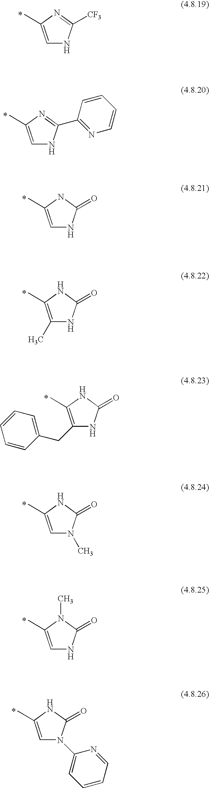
C1=C(C)N=C([CF3])N1.C1=C(C)N=C(C2=NC=CC=C2)N1.C1=C(C)NC(=O)N1.C1(C)=C(C)NC(=O)N1.C1(CC2=CC=CC=C2)=C(C)NC(=O)N1.C1=C(C)NC(=O)N1C.C1=C(C)N(C)C(=O)N1.C1=C(C)NC(=O)N1C1=CC=CC=N1
